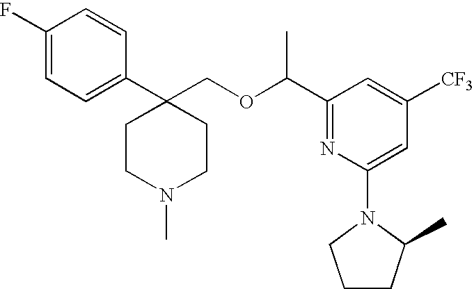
C1(F)=CC=C(C2(COC(C3=NC(N4C(C)CCC4)=CC([CF3])=C3)C)CCN(C)CC2)C=C1
